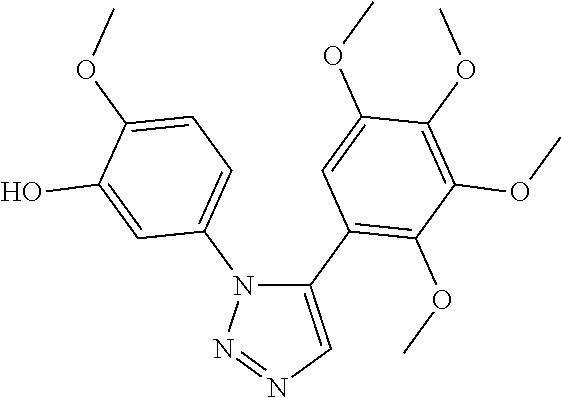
C1(C2=C(OC)C(OC)=C(OC)C(OC)=C2)=CN=NN1C1=CC=C(OC)C(O)=C1
